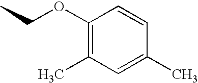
C1=CC(C)=CC(C)=C1OCC
